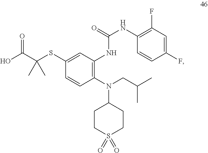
C1(SC(C(O)=O)(C)C)=CC(NC(NC2=C(F)C=C(F)C=C2)=O)=C(N(CC(C)C)C2CCS(=O)(=O)CC2)C=C1
